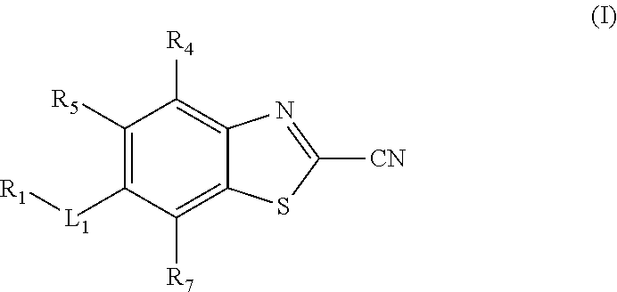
C1([R5])=C([L1][R1])C([R7])=C2C(=C1[R4])N=C([CN])S2
